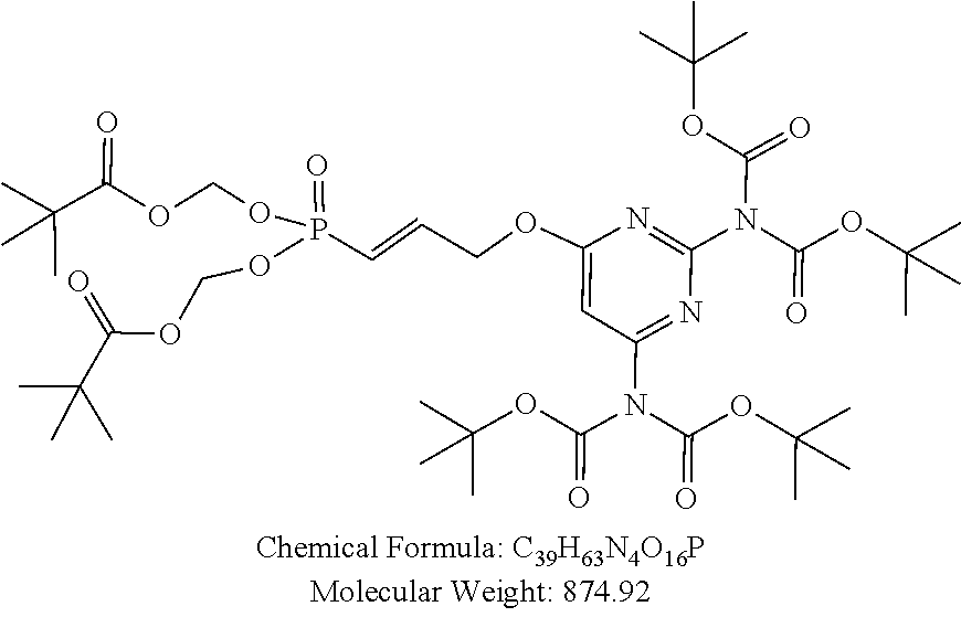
CC(C)(C(=O)OCOP(C=CCOC1=CC(N(C(OC(C)(C)C)=O)C(OC(C)(C)C)=O)=NC(N(C(OC(C)(C)C)=O)C(OC(C)(C)C)=O)=N1)(=O)OCOC(C(C)(C)C)=O)C
